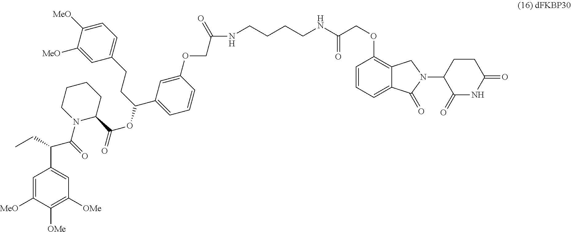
C1=C([MeO])C([OMe])=C([OMe])C=C1C(C(N1C(C(OC(CCC2=CC=C([MeO])C([MeO])=C2)C2=CC=CC(OCC(=O)NCCCCNC(COC3=C4C(=CC=C3)C(=O)N(C3C(=O)NC(=O)CC3)C4)=O)=C2)=O)CCCC1)=O)CC
